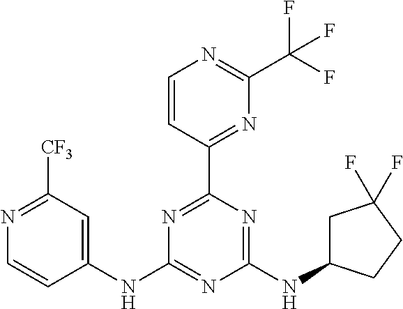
N1=C(C2=NC(C(F)(F)F)=NC=C2)N=C(NC2CC(F)(F)CC2)N=C1NC1=CC([CF3])=NC=C1
